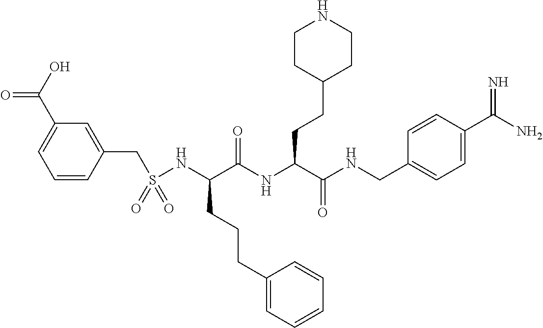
S(NC(C(NC(C(=O)NCC1=CC=C(C(=N)N)C=C1)CCC1CCNCC1)=O)CCCC1=CC=CC=C1)(CC1=CC(C(O)=O)=CC=C1)(=O)=O
